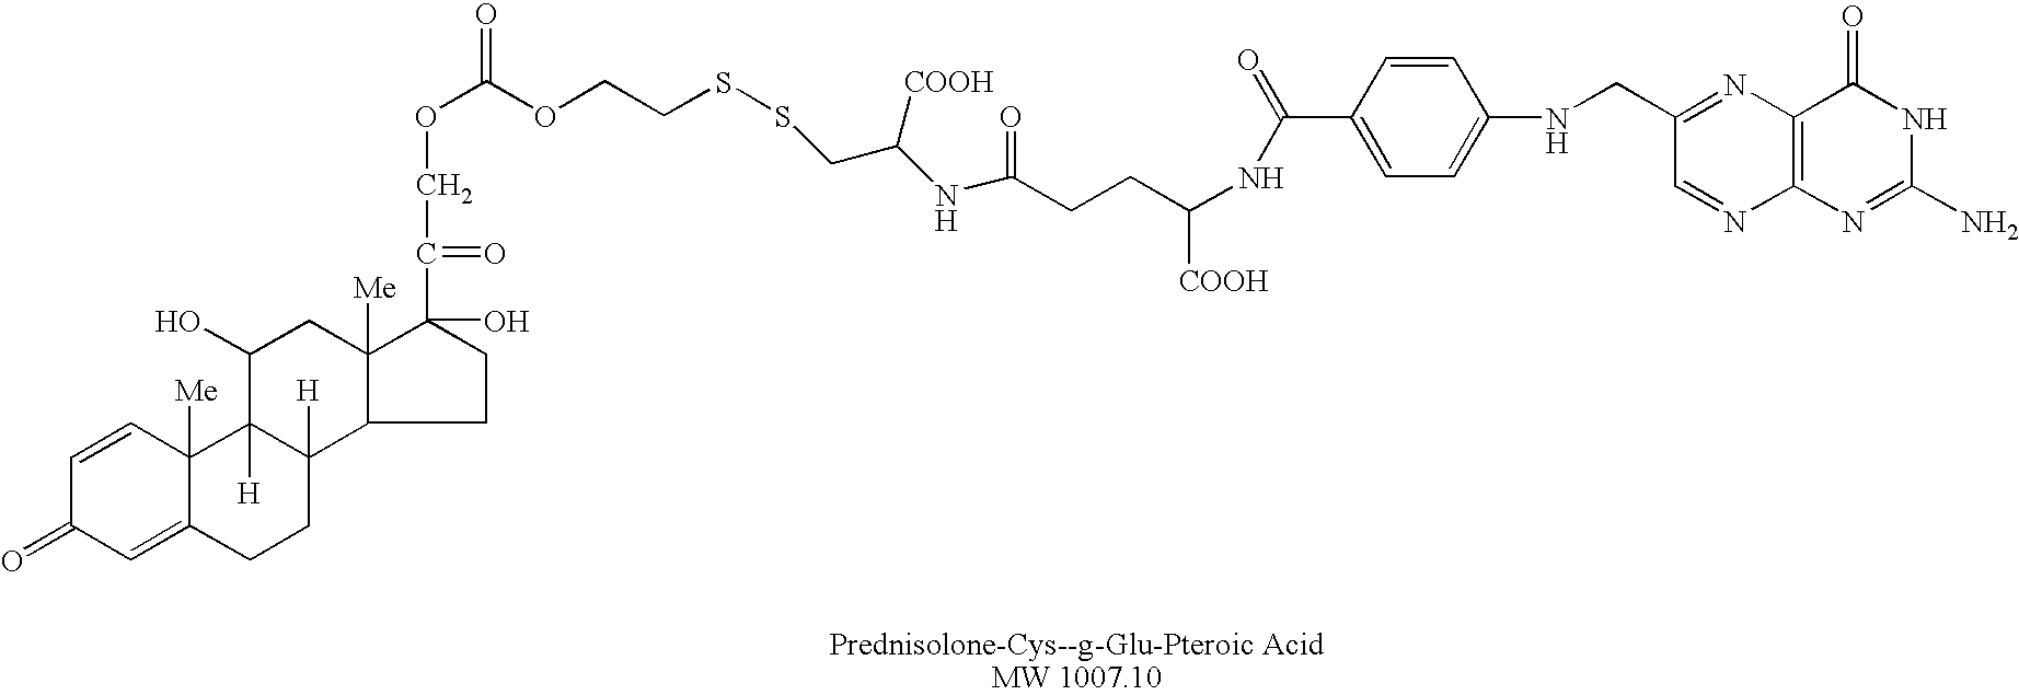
O=C1C=C2C([Me])(C=C1)C1([H])C([H])(CC2)C2C([Me])(CC1O)C(O)(C(COC(OCCSSCC(NC(=O)CCC([COOH])NC(C1=CC=C(NCC3=NC4=C(N=C3)N=C(N)NC4=O)C=C1)=O)[COOH])=O)=O)CC2
